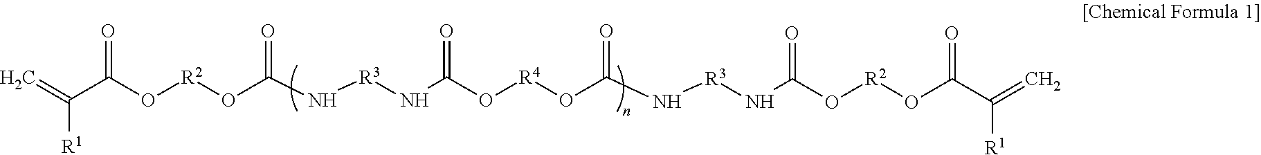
C=C(C(O[R2]OC(N[R3]NC(O[R4]OC(N[R3]NC(O[R2]OC(C(=C)[R1])=O)=O)=O)=O)=O)=O)[R1]
